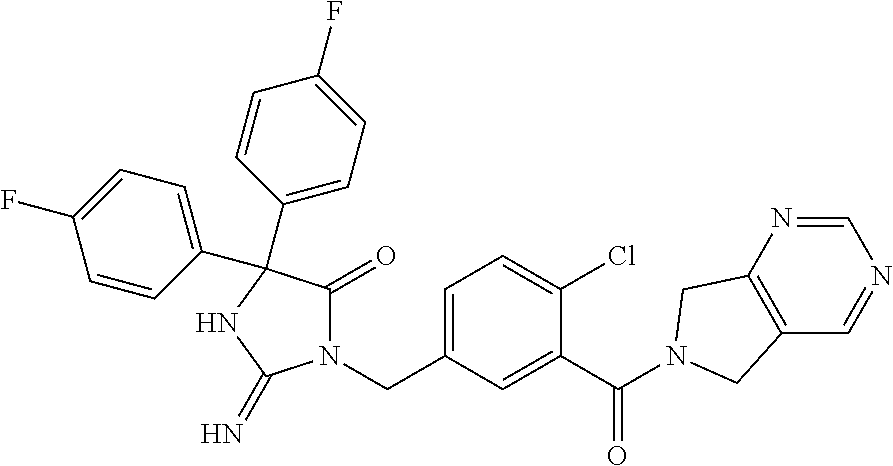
N1(CC2=CC=C(Cl)C(C(=O)N3CC4=C(C=NC=N4)C3)=C2)C(=O)C(C2=CC=C(F)C=C2)(C2=CC=C(F)C=C2)NC1=N
